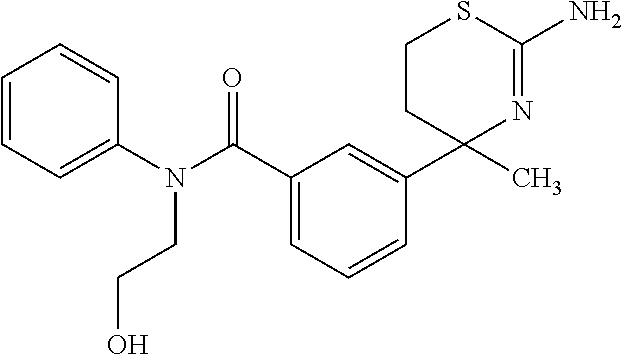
C1CC(C2=CC(C(N(C3=CC=CC=C3)CCO)=O)=CC=C2)(C)N=C(N)S1
